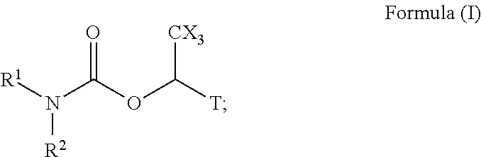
[R1]N(C(OC([T])[CX3])=O)[R2]
